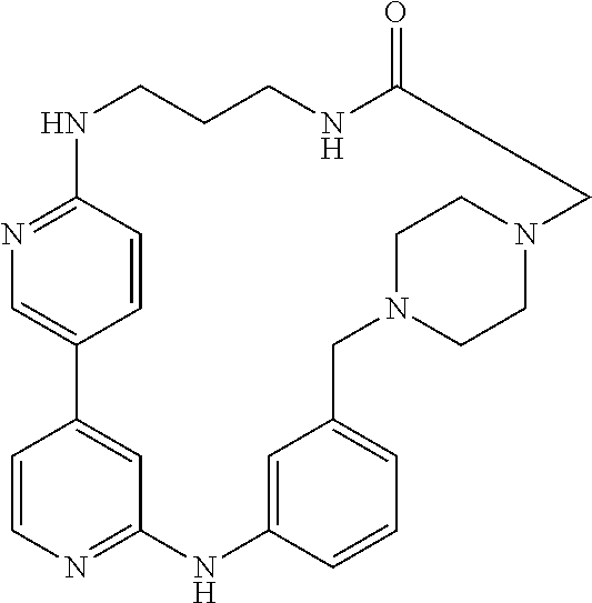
C1=CC2=NC=C1C1=CC(=NC=C1)NC1=CC(=CC=C1)CN1CCN(CC1)CC(=O)NCCCN2
